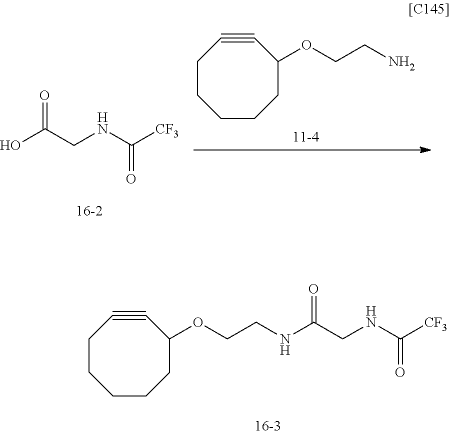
OC(CNC([CF3])=O)=O.C1CCCCC(OCCN)C#C1.C1CCCCC(OCCNC(CNC([CF3])=O)=O)C#C1
